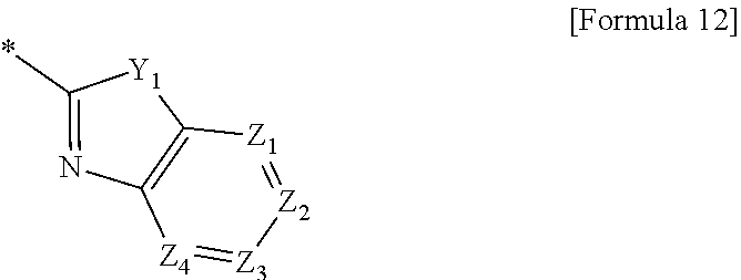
C12=C([Z4]=[Z3][Z2]=[Z1]1)N=C(*)[Y1]2
